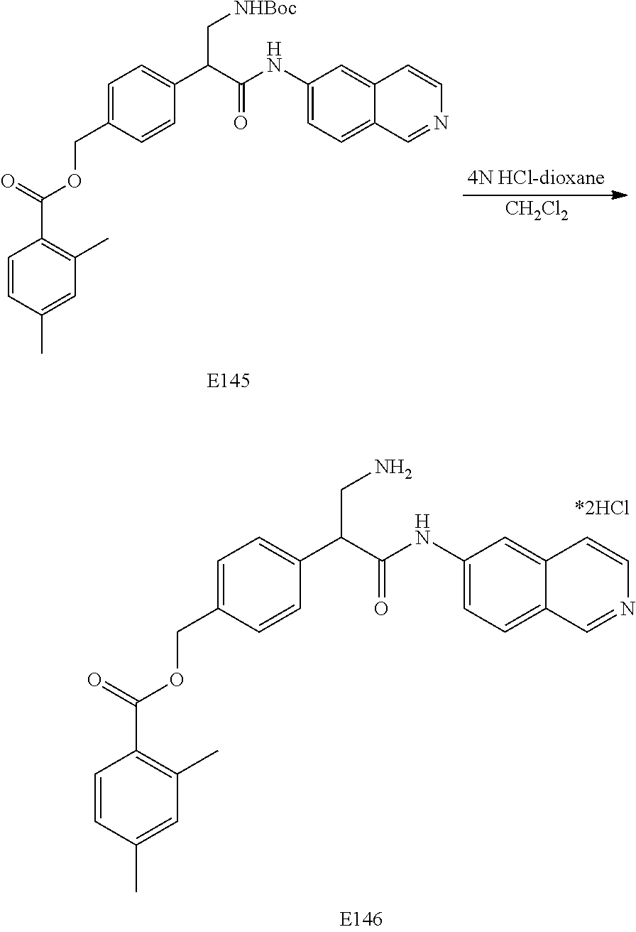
C1(NC(C(C2=CC=C(COC(C3=C(C)C=C(C)C=C3)=O)C=C2)C[NHBoc])=O)=CC=C2C(=C1)C=CN=C2.[CH2Cl2].C1(NC(C(C2=CC=C(COC(C3=C(C)C=C(C)C=C3)=O)C=C2)CN)=O)=CC=C2C(=C1)C=CN=C2
